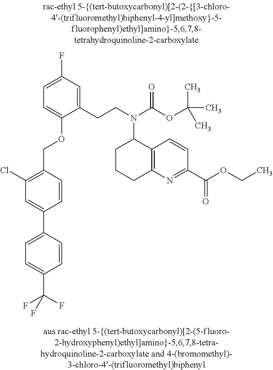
C1(C2=CC(Cl)=C(COC3=CC=C(F)C=C3CCN(C(OC(C)(C)C)=O)C3CCCC4=C3C=CC(C(OCC)=O)=N4)C=C2)=CC=C(C(F)(F)F)C=C1
